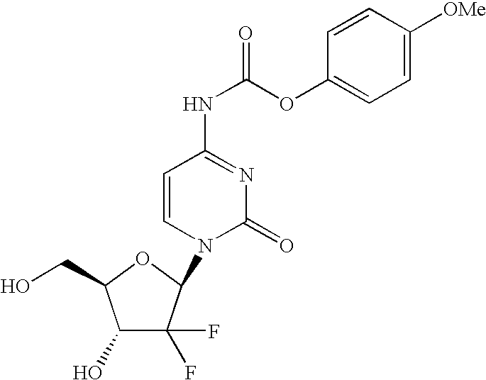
C1(O)C(F)(F)C(N2C(=O)N=C(NC(=O)OC3=CC=C([OMe])C=C3)C=C2)OC1CO
